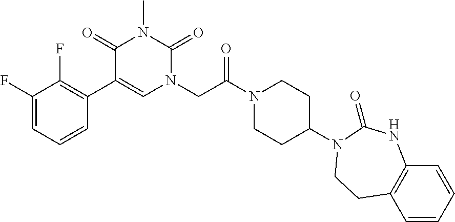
C1(F)=CC=CC(C2=CN(CC(N3CCC(N4C(=O)NC5=C(C=CC=C5)CC4)CC3)=O)C(=O)N(C)C2=O)=C1F
